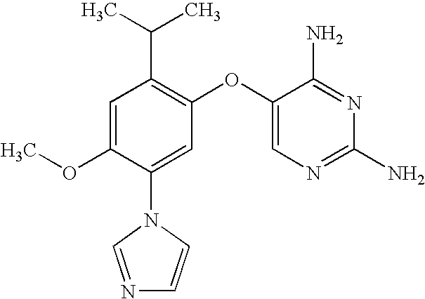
C1=C(OC)C(N2C=NC=C2)=CC(OC2=CN=C(N)N=C2N)=C1C(C)C
